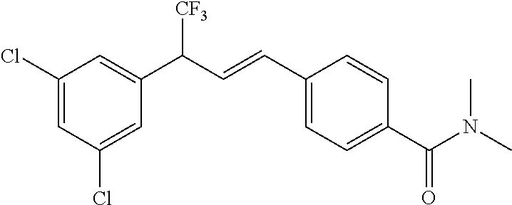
C1(Cl)=CC(C(C=CC2=CC=C(C(N(C)C)=O)C=C2)[CF3])=CC(Cl)=C1
